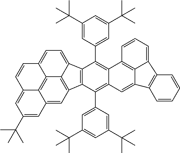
C12=C3C4=CC5=C1C(=CC=C2C=CC3=CC(C(C)(C)C)=C4)C1=C5C(C2=CC(C(C)(C)C)=CC(C(C)(C)C)=C2)=C2C(=C1C1=CC(C(C)(C)C)=CC(C(C)(C)C)=C1)C1=C3C(=C2)C2=C(C3=CC=C1)C=CC=C2
